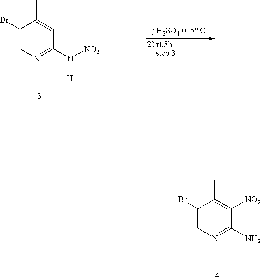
C1(Br)=CN=C(N([NO2])[H])C=C1C.C1(Br)=CN=C(N)C([NO2])=C1C
